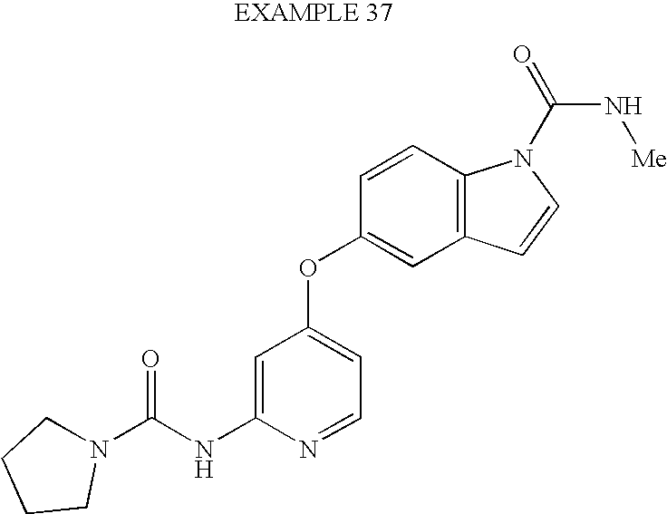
C1=C(NC(N2CCCC2)=O)N=CC=C1OC1=CC2=C(C=C1)N(C(=O)N[Me])C=C2
